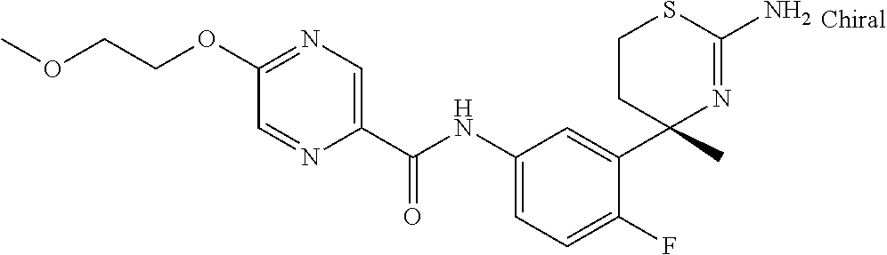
C1(NC(C2=CN=C(OCCOC)C=N2)=O)=CC=C(F)C(C2(C)N=C(N)SCC2)=C1
